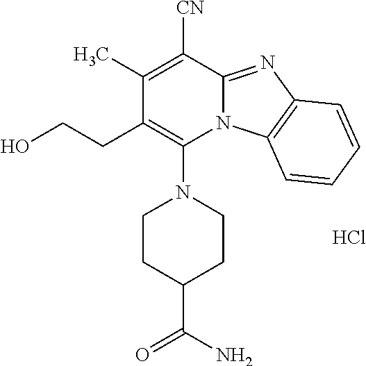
Cl.C1(CCO)=C(N2CCC(C(N)=O)CC2)N2C(=NC3=C2C=CC=C3)C([CN])=C1C
